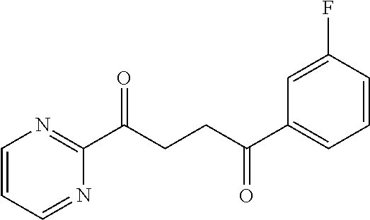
C1(C(CCC(C2=CC=CC(F)=C2)=O)=O)=NC=CC=N1
